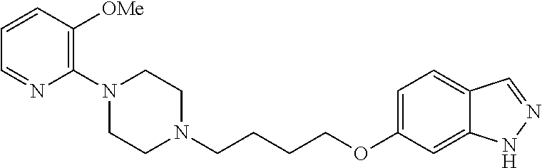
C1N(CCCCOC2=CC=C3C(=C2)NN=C3)CCN(C2=C([OMe])C=CC=N2)C1
